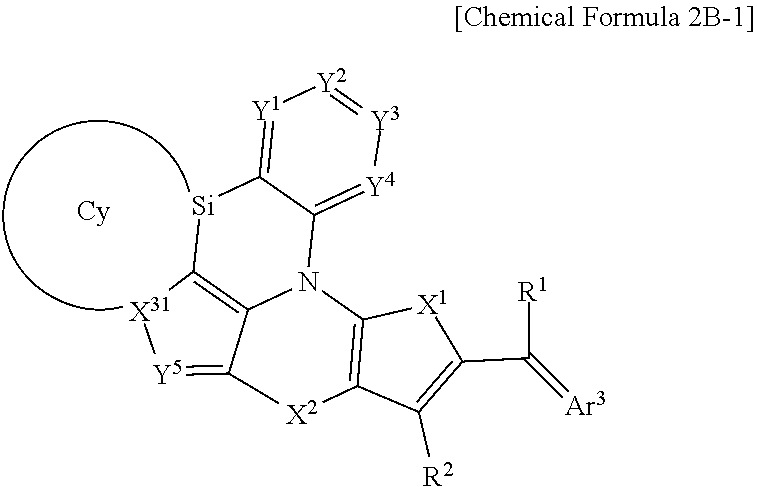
[Y1]1=C2C(=[Y4][Y3]=[Y2]1)N1C3=C([Si]2)[X31][Y5]=C3[X2]C2=C1[X1]C(C(=[Ar3])[R1])=C2[R2]
